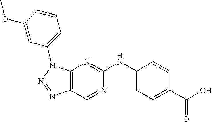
C12=C(N(C3=CC=CC(OC)=C3)N=N1)N=C(NC1=CC=C(C(=O)O)C=C1)N=C2
